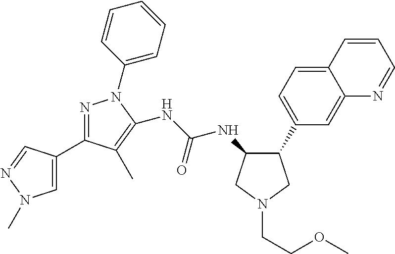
C1N(CCOC)CC(C2=CC=C3C(=C2)N=CC=C3)C1NC(NC1=C(C)C(C2=CN(C)N=C2)=NN1C1=CC=CC=C1)=O
